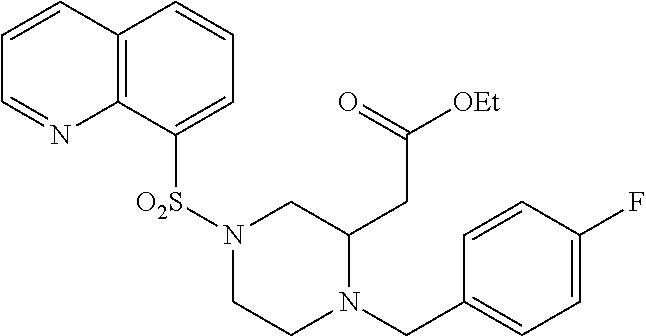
N1([O2S]C2=CC=CC3=C2N=CC=C3)CCN(CC2=CC=C(F)C=C2)C(CC([OEt])=O)C1
